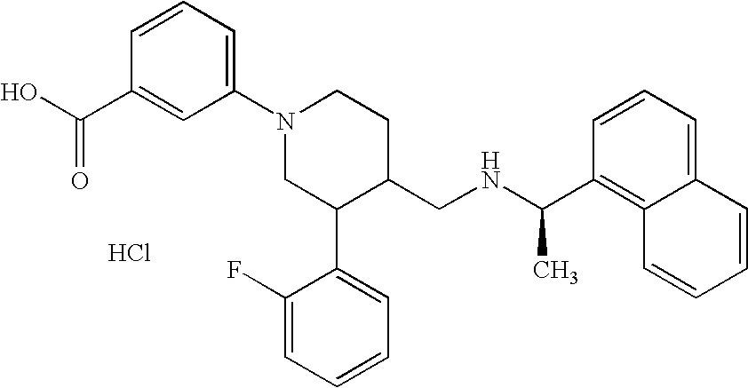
Cl.C1(N2CC(C3=CC=CC=C3F)C(CNC(C3=C4C(=CC=C3)C=CC=C4)C)CC2)=CC=CC(C(O)=O)=C1
